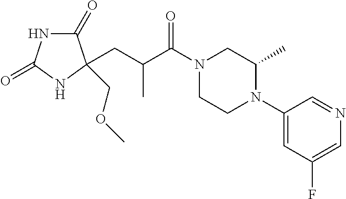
C1(=O)NC(=O)NC1(COC)CC(C(N1CCN(C2=CC(F)=CN=C2)C(C)C1)=O)C
